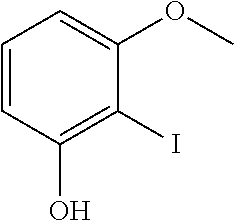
C1=CC(O)=C(I)C(OC)=C1
